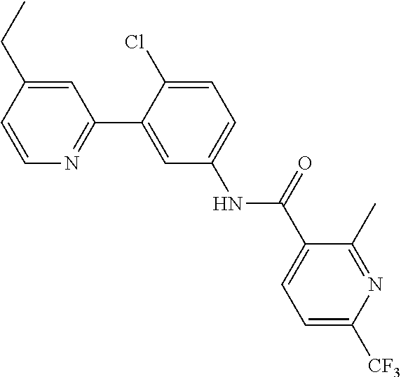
C1=C(CC)C=CN=C1C1=CC(NC(C2=CC=C([CF3])N=C2C)=O)=CC=C1Cl
